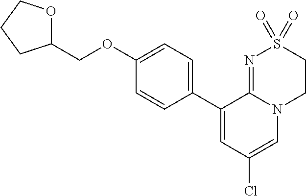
C1(OCC2OCCC2)=CC=C(C2=CC(Cl)=CN3C2=NS(=O)(=O)CC3)C=C1
